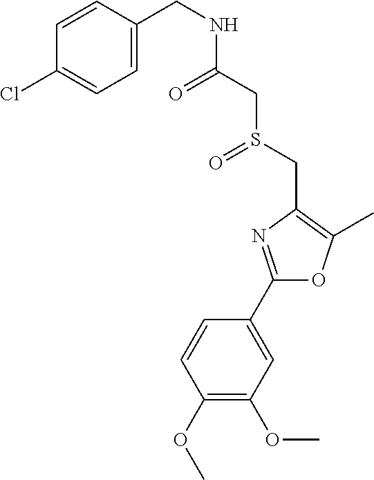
C1(OC)=C(OC)C=C(C2=NC(CS(=O)CC(=O)NCC3=CC=C(Cl)C=C3)=C(C)O2)C=C1
